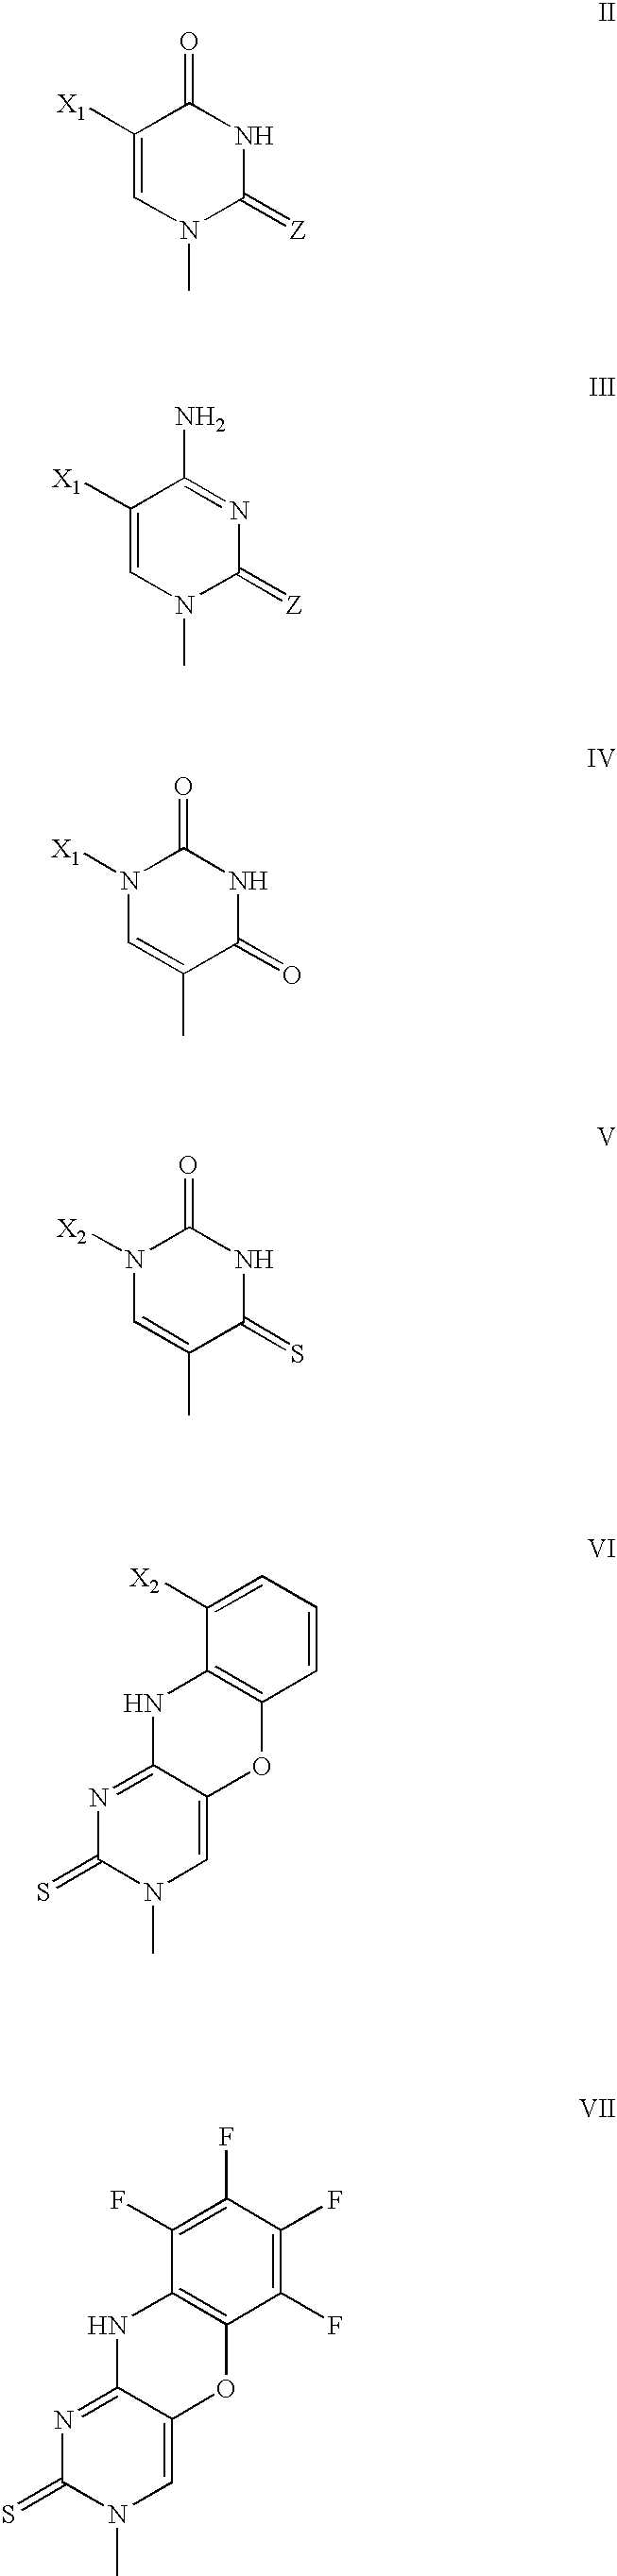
C1([X1])=CN(C)C(=[Z])NC1=O.C1([X1])=CN(C)C(=[Z])N=C1N.N1([X1])C=C(C)C(=O)NC1=O.N1([X2])C=C(C)C(=S)NC1=O.N1=C2C(=CN(C)C1=S)OC1=C(N2)C([X2])=CC=C1.N1=C2C(=CN(C)C1=S)OC1=C(N2)C(F)=C(F)C(F)=C1F
